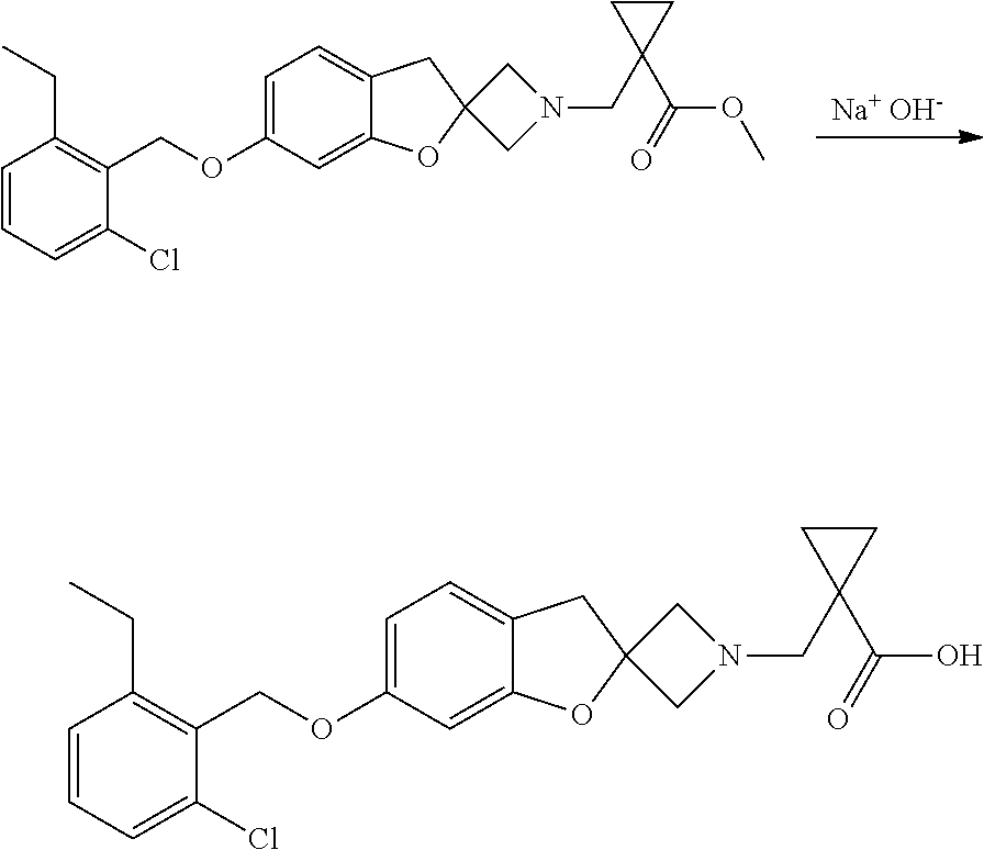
[Na+ OH-].C1=C(OCC2=C(CC)C=CC=C2Cl)C=C2C(=C1)CC1(O2)CN(CC2(C(OC)=O)CC2)C1.C1=C(OCC2=C(CC)C=CC=C2Cl)C=C2C(=C1)CC1(O2)CN(CC2(C(O)=O)CC2)C1
